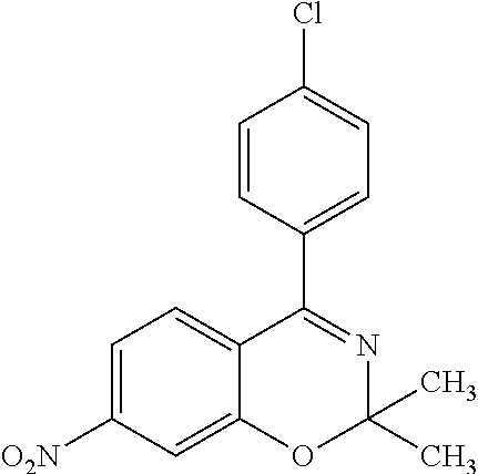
C1=C([O2N])C=C2C(=C1)C(C1=CC=C(Cl)C=C1)=NC(C)(C)O2
